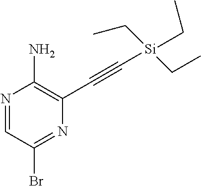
N1=CC(Br)=NC(C#C[Si](CC)(CC)CC)=C1N
